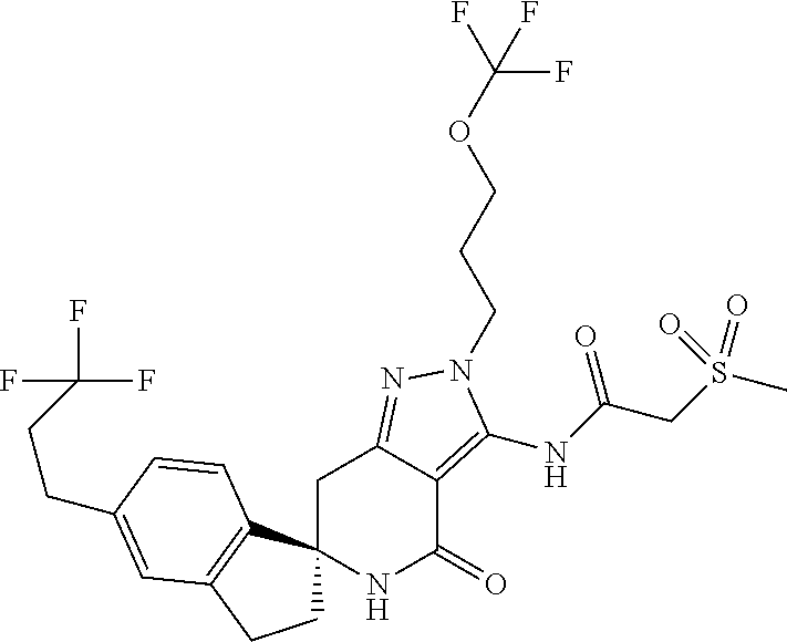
C1C2=NN(CCCOC(F)(F)F)C(NC(CS(C)(=O)=O)=O)=C2C(=O)NC12CCC1=C2C=CC(CCC(F)(F)F)=C1
